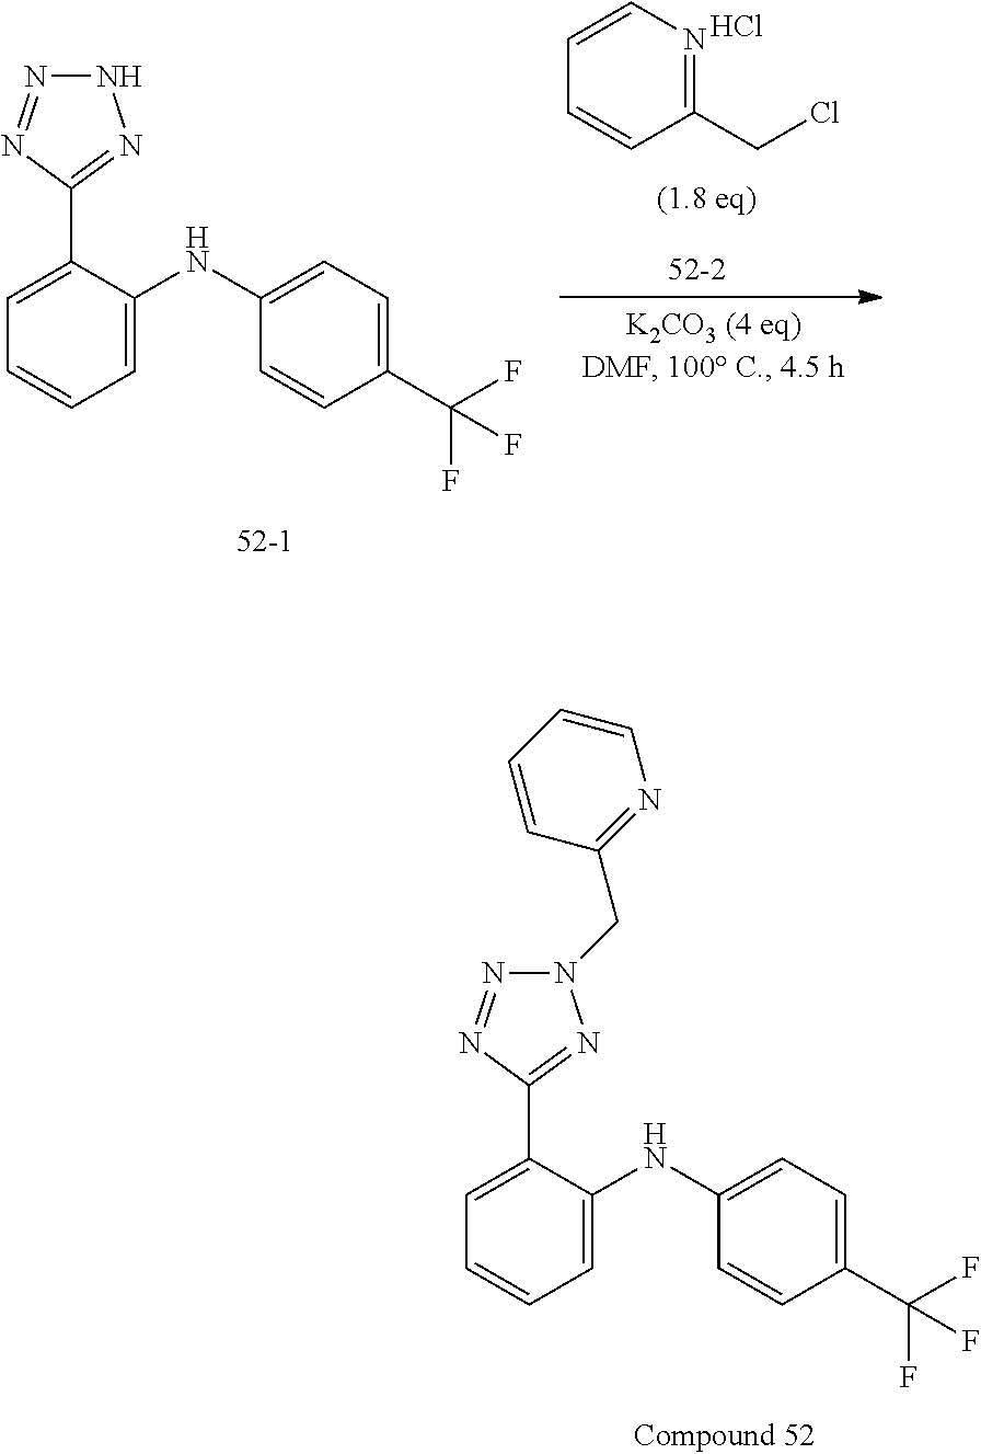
C1=CN=C(CCl)C=C1.Cl.C1=C(C2=NNN=N2)C(NC2=CC=C(C(F)(F)F)C=C2)=CC=C1.C1=C(C2=NN(CC3=NC=CC=C3)N=N2)C(NC2=CC=C(C(F)(F)F)C=C2)=CC=C1
